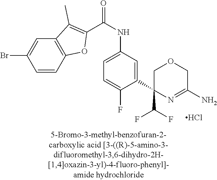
Cl.C1(C(F)F)(C2=CC(NC(=O)C3=C(C)C4=C(C=CC(Br)=C4)O3)=CC=C2F)N=C(N)COC1
